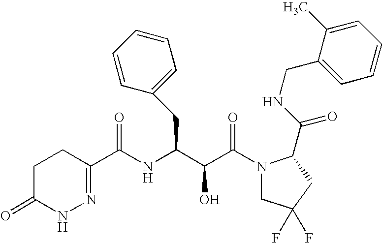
C1(=O)CCC(C(NC(C(C(N2CC(F)(F)CC2C(NCC2=CC=CC=C2C)=O)=O)O)CC2=CC=CC=C2)=O)=NN1
